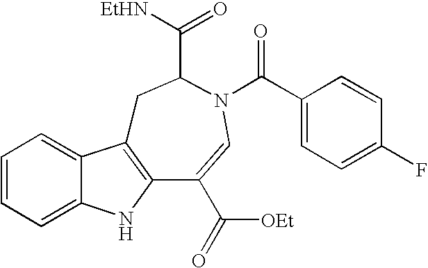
C1=CC=C2C(=C1)C1=C(N2)C(C(=O)[OEt])=CN(C(C2=CC=C(F)C=C2)=O)C(C([EtHN])=O)C1
